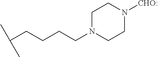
C(CCCCN1CCN([CHO:])CC1)(C)C
